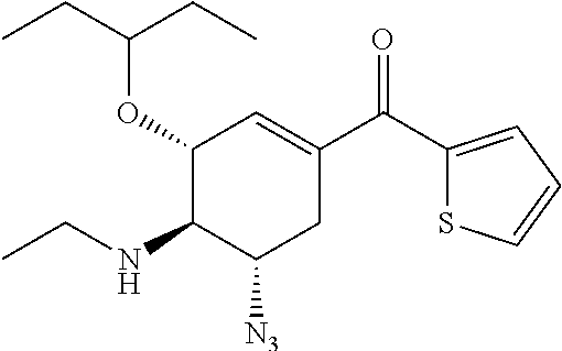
C1(OC(CC)CC)C(NCC)C([N3])CC(C(C2=CC=CS2)=O)=C1
